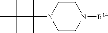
C1CN([R14])CCN1C(C(C)(C)C)(C)C
